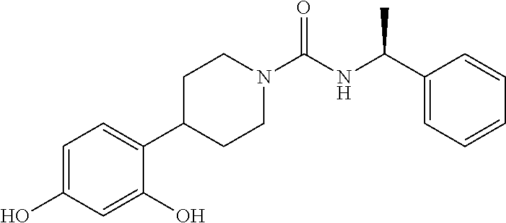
C1=C(O)C=C(O)C(C2CCN(C(NC(C)C3=CC=CC=C3)=O)CC2)=C1
